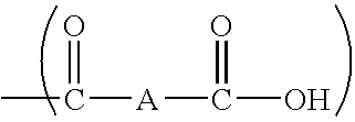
CC([A]C(O)=O)=O
